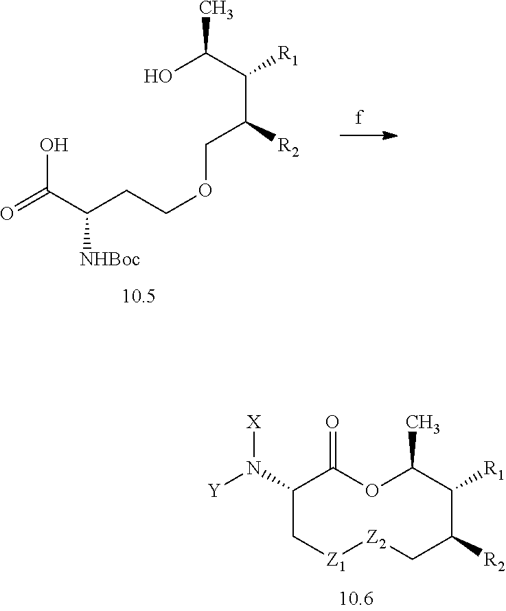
OC(C([R1])C(COCCC(C(=O)O)[NHBoc])[R2])C.O1C(C)C([R1])C([R2])C[Z2][Z1]CC(N([Y])[X])C1=O
